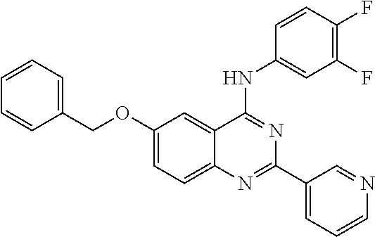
C1(OCC2=CC=CC=C2)=CC=C2C(=C1)C(NC1=CC(F)=C(F)C=C1)=NC(C1=CC=CN=C1)=N2
